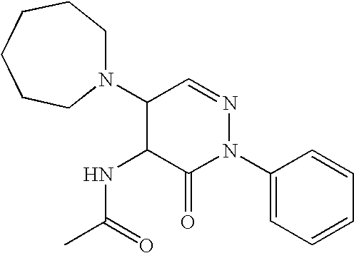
C1(N2N=CC(N3CCCCCC3)C(NC(C)=O)C2=O)=CC=CC=C1
